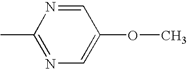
C1=NC(C)=NC=C1OC
